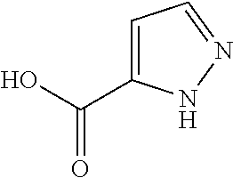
C1(C(O)=O)=CC=NN1
